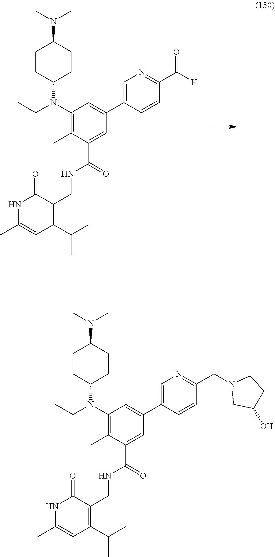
C1CC(N(C2=C(C)C(C(=O)NCC3=C(C(C)C)C=C(C)NC3=O)=CC(C3=CN=C(C(=O)[H])C=C3)=C2)CC)CCC1N(C)C.C1CC(N(C2=C(C)C(C(=O)NCC3=C(C(C)C)C=C(C)NC3=O)=CC(C3=CN=C(CN4CC(O)CC4)C=C3)=C2)CC)CCC1N(C)C
